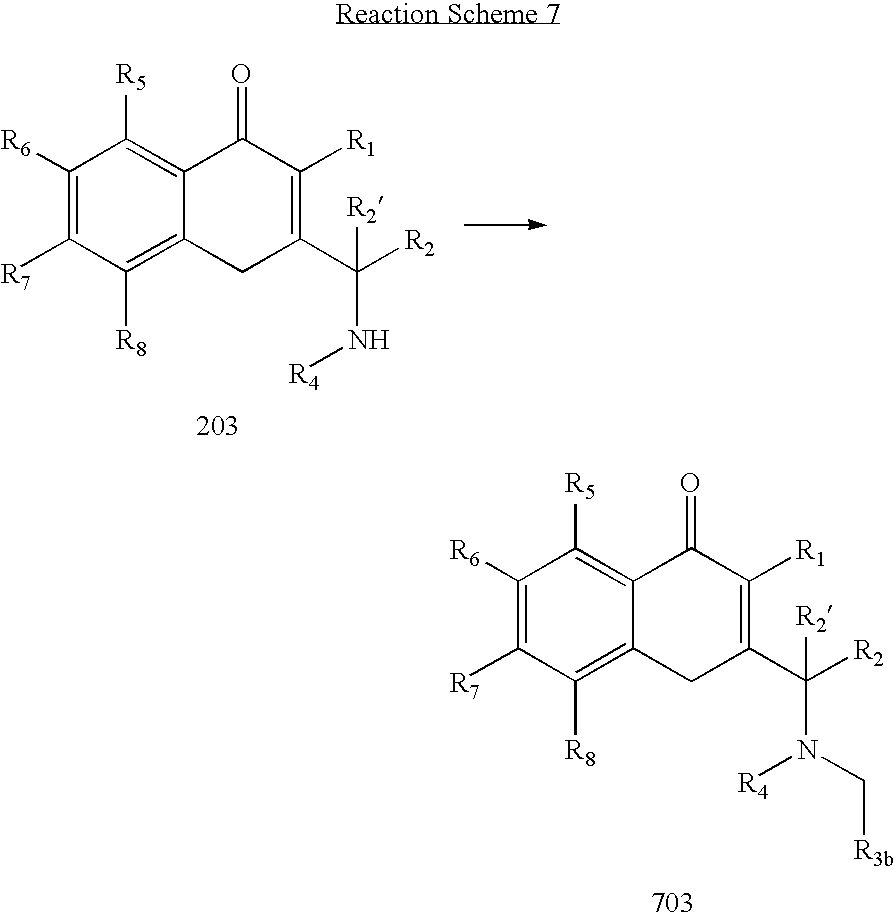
C1([R6])=C([R7])C([R8])=C2C(=C1[R5])C(=O)C([R1])=C(C([R2])(N[R4])[R2])C2.C1([R6])=C([R7])C([R8])=C2C(=C1[R5])C(=O)C([R1])=C(C([R2])(N([R4])C[R3b])[R2])C2
